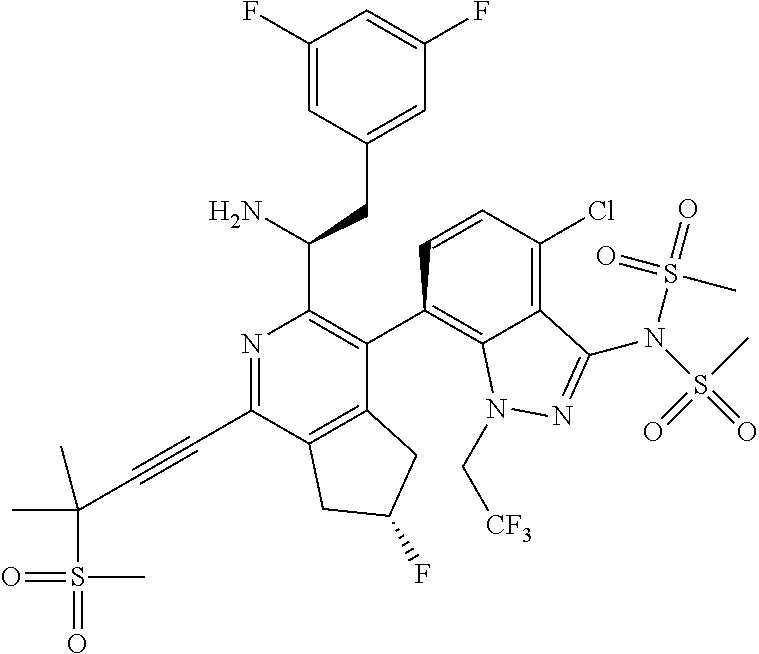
C1(F)=CC(CC(N)C2=C(C3=C4C(=C(Cl)C=C3)C(N(S(C)(=O)=O)S(=O)(=O)C)=NN4C[CF3])C3=C(C(C#CC(S(=O)(=O)C)(C)C)=N2)CC(F)C3)=CC(F)=C1
